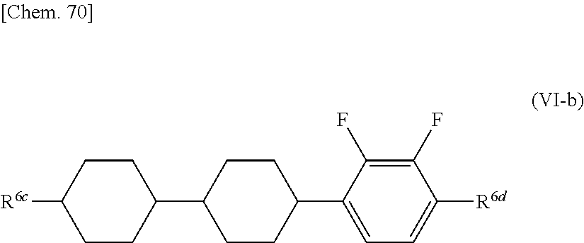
C1CC([R6c])CCC1C1CCC(C2=CC=C([R6d])C(F)=C2F)CC1
